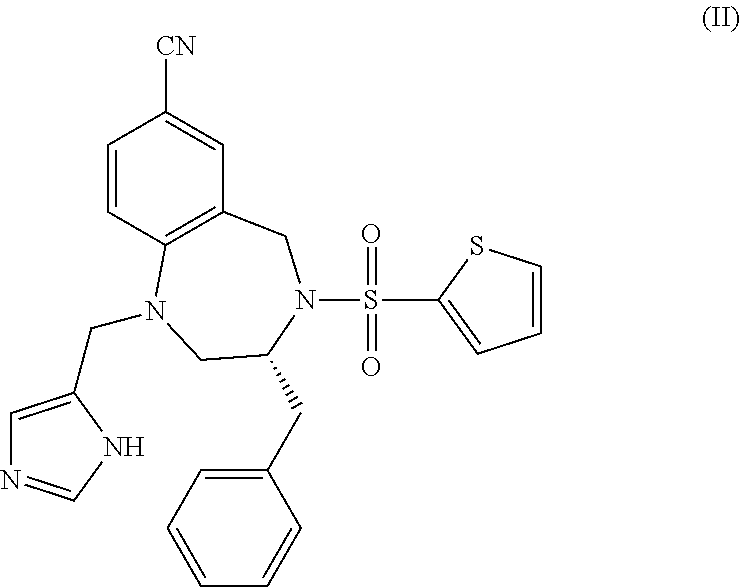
S(N1C(CC2=CC=CC=C2)CN(CC2=CN=CN2)C2=C(C=C([CN])C=C2)C1)(C1=CC=CS1)(=O)=O
